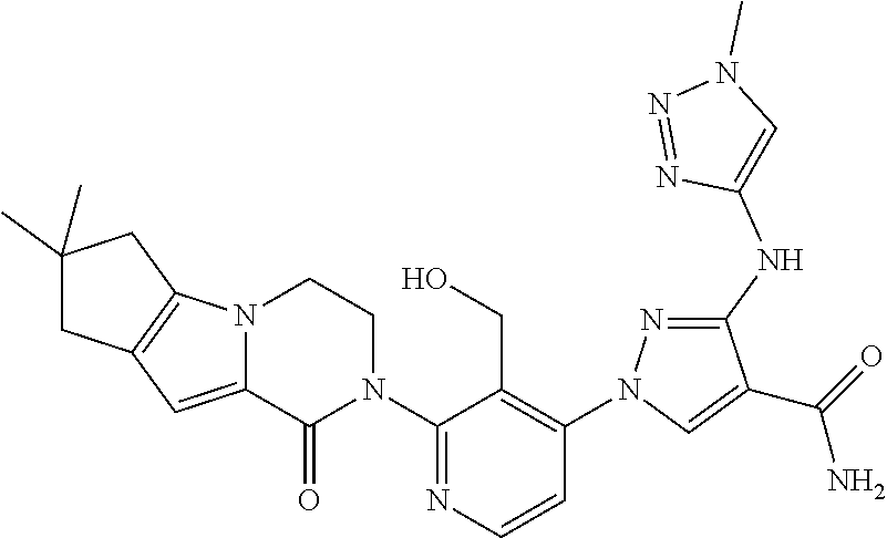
C12=CC3=C(N1CCN(C1=NC=CC(N4N=C(NC5=CN(C)N=N5)C(C(=O)N)=C4)=C1CO)C2=O)CC(C)(C)C3
